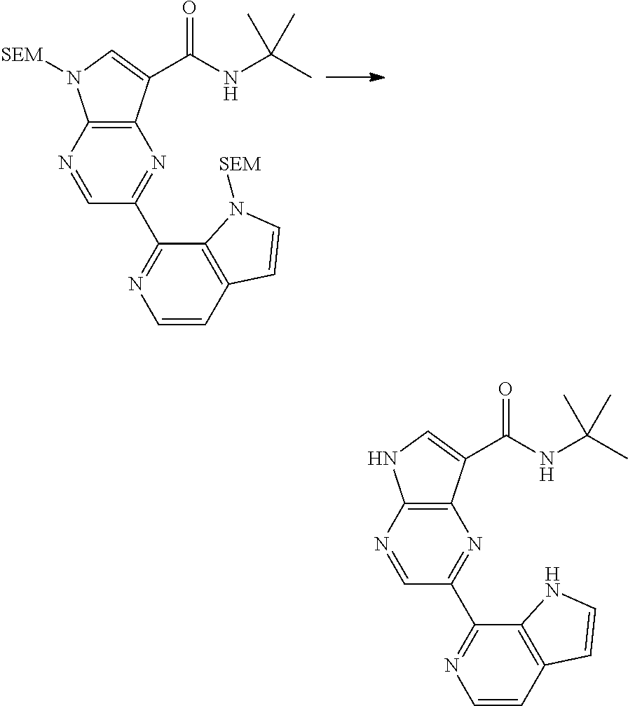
C12=C(N=CC(C3=NC=CC4=C3N([SEM])C=C4)=N1)N([SEM])C=C2C(NC(C)(C)C)=O.C12=C(N=CC(C3=NC=CC4=C3NC=C4)=N1)NC=C2C(NC(C)(C)C)=O
